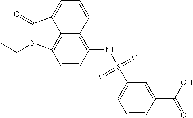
C12=C3C=CC(NS(C4=CC=CC(C(=O)O)=C4)(=O)=O)=C1C=CC=C2C(=O)N3CC
